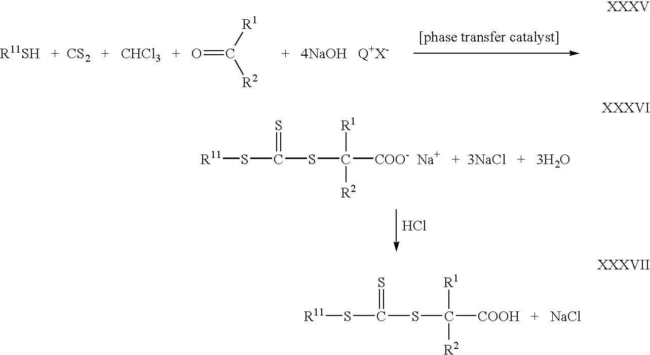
[R11SH   +  CS2   +   CHCl3   +   O]=C([R2])[R1].[+   4NaOH   Q+X-].S(C([COO-  Na+   +  3NaCl   +   3H2O])([R1])[R2])C(S[R11])=S.Cl.S(C([COOH   +   NaCl])([R1])[R2])C(S[R11])=S
